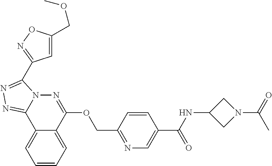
C1=CC=C2C(=C1)C1=NN=C(C3=NOC(COC)=C3)N1N=C2OCC1=NC=C(C(NC2CN(C(=O)C)C2)=O)C=C1
